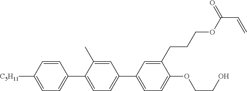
C1=CC([C5H11])=CC=C1C1=CC=C(C2=CC=C(OCCO)C(CCCOC(=O)C=C)=C2)C=C1C
